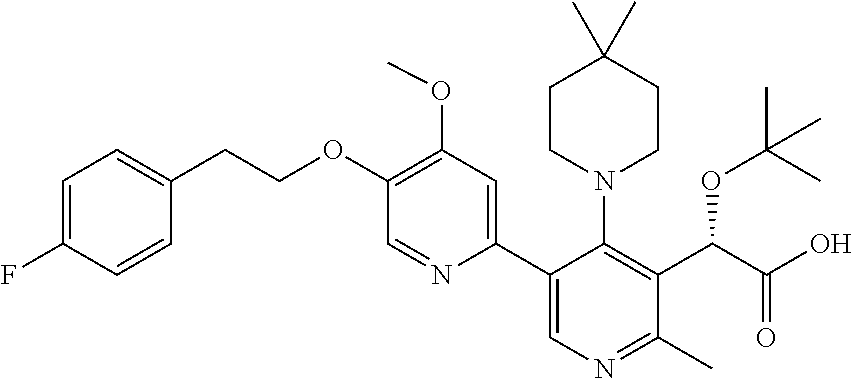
C1=NC(C2=CN=C(C)C(C(C(O)=O)OC(C)(C)C)=C2N2CCC(C)(C)CC2)=CC(OC)=C1OCCC1=CC=C(F)C=C1
